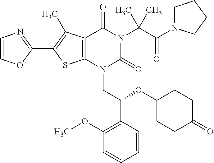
C12=C(C(C)=C(C3=NC=CO3)S1)C(=O)N(C(C(=O)N1CCCC1)(C)C)C(=O)N2CC(C1=C(OC)C=CC=C1)OC1CCC(=O)CC1
